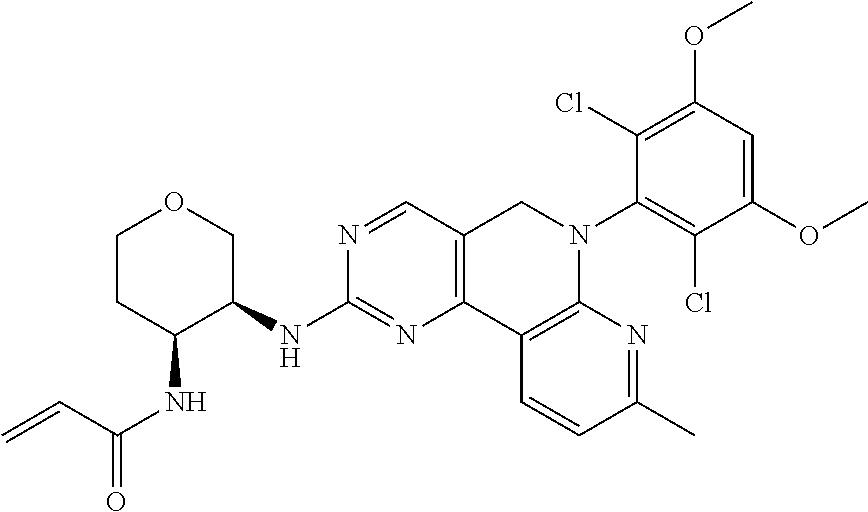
C1CC(NC(=O)C=C)C(NC2=NC3=C(C=N2)CN(C2=C(Cl)C(OC)=CC(OC)=C2Cl)C2=C3C=CC(C)=N2)CO1
